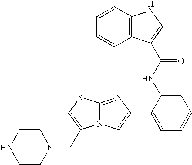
N12C(=NC(C3=CC=CC=C3NC(=O)C3=CNC4=C3C=CC=C4)=C1)SC=C2CN1CCNCC1
